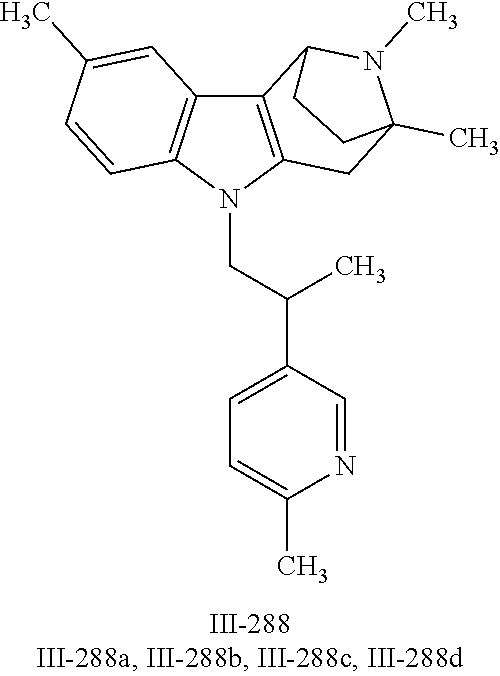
N1(CC(C2=CC=C(C)N=C2)C)C2=C(C3=C1C=CC(C)=C3)C1N(C)C(C)(C2)CC1
